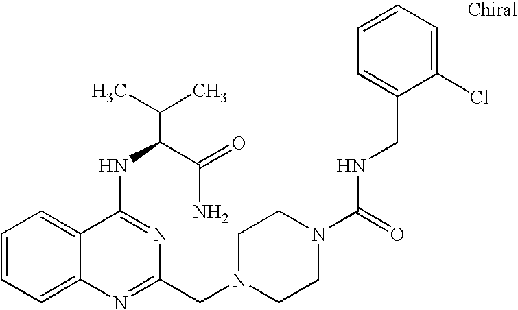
C1=CC=C2C(=C1)C(NC(C(N)=O)C(C)C)=NC(CN1CCN(C(=O)NCC3=CC=CC=C3Cl)CC1)=N2
